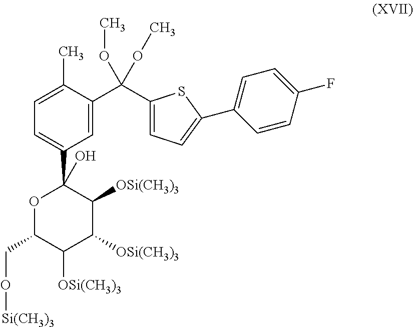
C1(C2=CC=C(C(C3=CC(C4(O)OC(CO[Si(CH3)3])C([OSi(CH3)3])C([OSi(CH3)3])C4[OSi(CH3)3])=CC=C3C)(OC)OC)S2)=CC=C(F)C=C1
